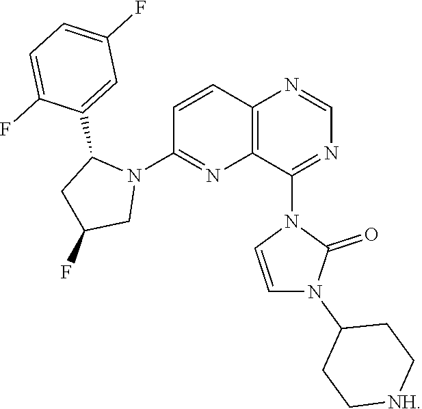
C1=CC2=C(N=C1N1C(C3=CC(F)=CC=C3F)CC(F)C1)C(N1C(=O)N(C3CC[NH]CC3)C=C1)=NC=N2
